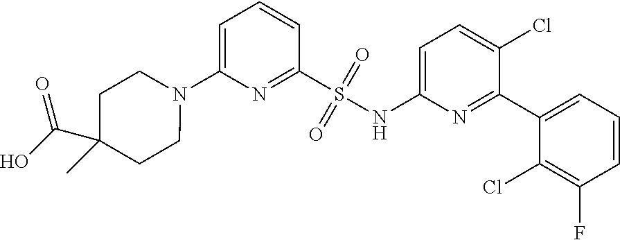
N1(C2=CC=CC(S(NC3=CC=C(Cl)C(C4=CC=CC(F)=C4Cl)=N3)(=O)=O)=N2)CCC(C(=O)O)(C)CC1
